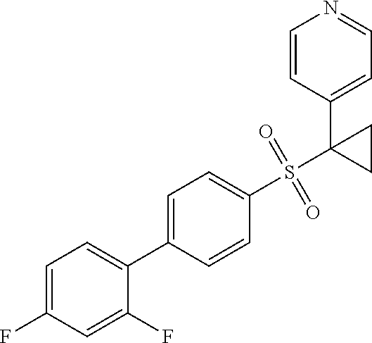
C1=C(C2=CC=C(F)C=C2F)C=CC(S(C2(C3=CC=NC=C3)CC2)(=O)=O)=C1
